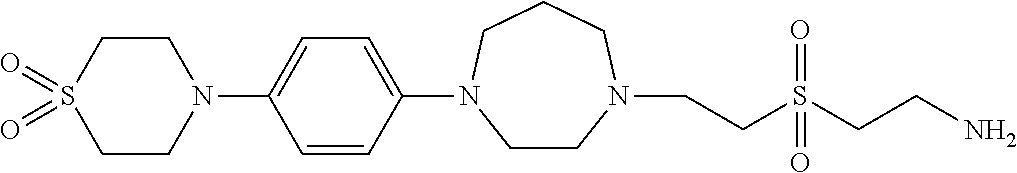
C1CN(CCS(CCN)(=O)=O)CCCN1C1=CC=C(N2CCS(=O)(=O)CC2)C=C1
